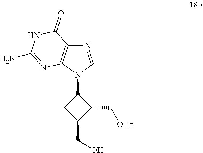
N1=CN(C2CC(CO)C2C[OTrt])C2=C1C(=O)NC(N)=N2
